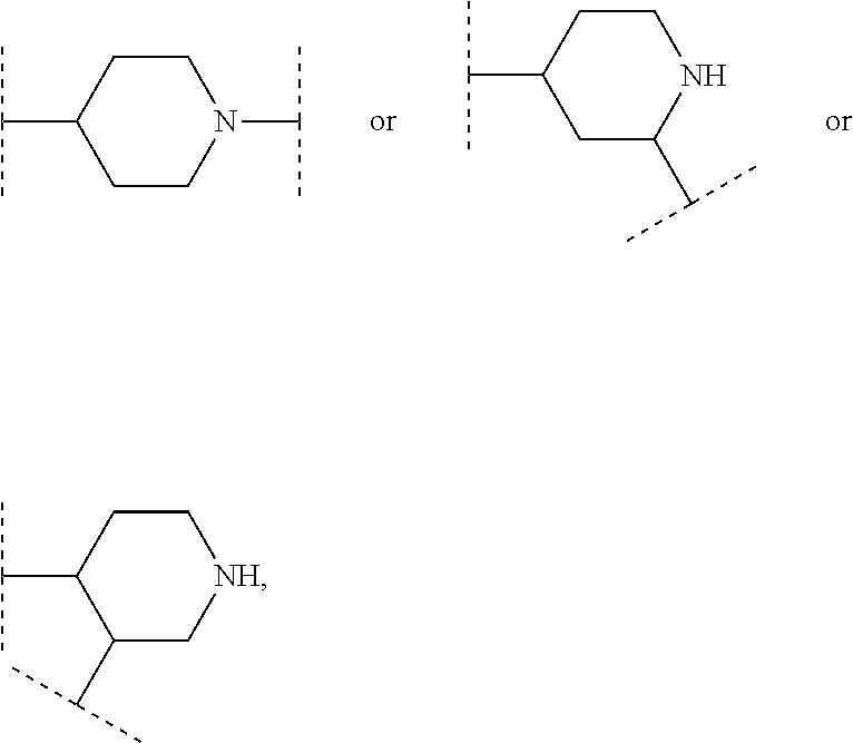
C1CN(C(C)C)CCC1C(C)C.C1C(C(C)C)NCCC1C(C)C.C1(C(C)C)C[NH]CCC1C(C)C
